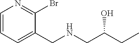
C1=CC=C(CNCC(CC)O)C(Br)=N1
